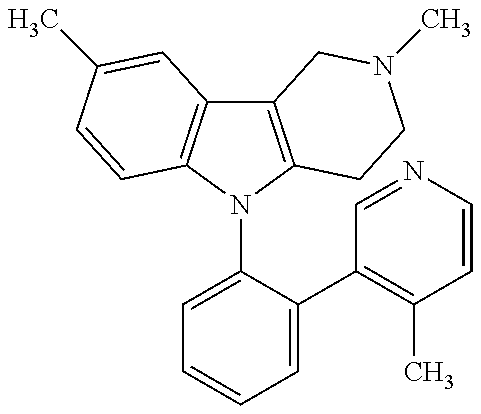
C12=C(N(C3=CC=CC=C3C3=C(C)C=CN=C3)C3=C1C=C(C)C=C3)CCN(C)C2
